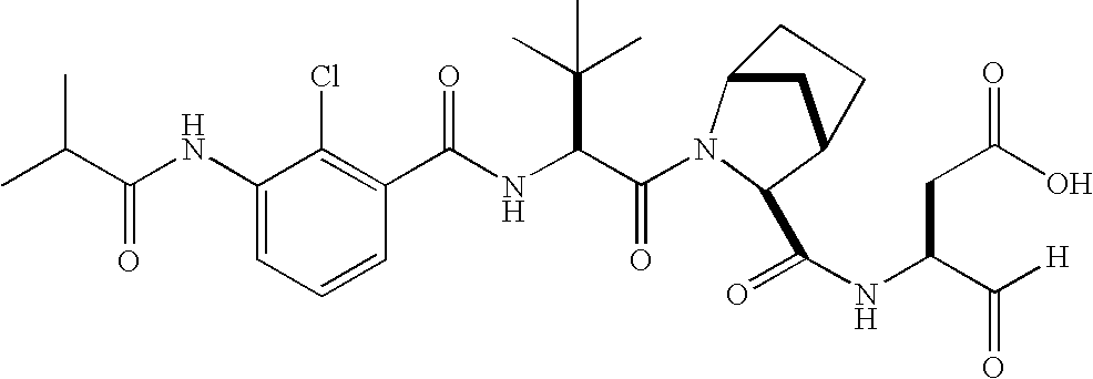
C1(NC(C(C)C)=O)=CC=CC(C(NC(C(=O)N2C3CC(C2C(NC(C([H])=O)CC(O)=O)=O)CC3)C(C)(C)C)=O)=C1Cl
